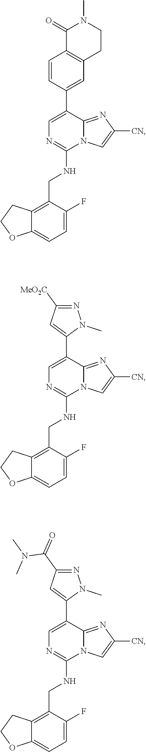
C1=C(F)C(CNC2=NC=C(C3=CC4=C(C=C3)C(=O)N(C)CC4)C3=NC([CN])=CN23)=C2C(=C1)OCC2.C1=C(F)C(CNC2=NC=C(C3=CC([MeO2C])=NN3C)C3=NC([CN])=CN23)=C2C(=C1)OCC2.C1=C(F)C(CNC2=NC=C(C3=CC(C(=O)N(C)C)=NN3C)C3=NC([CN])=CN23)=C2C(=C1)OCC2
